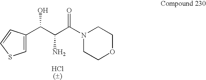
C1OCCN(C(C(N)C(C2=CSC=C2)O)=O)C1
